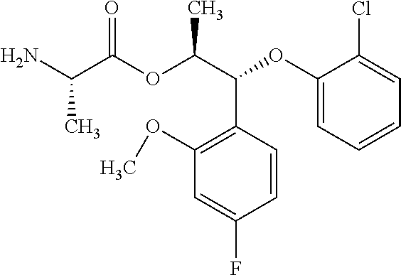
CC(C(=O)OC(C(C1=C(OC)C=C(F)C=C1)OC1=CC=CC=C1Cl)C)N
